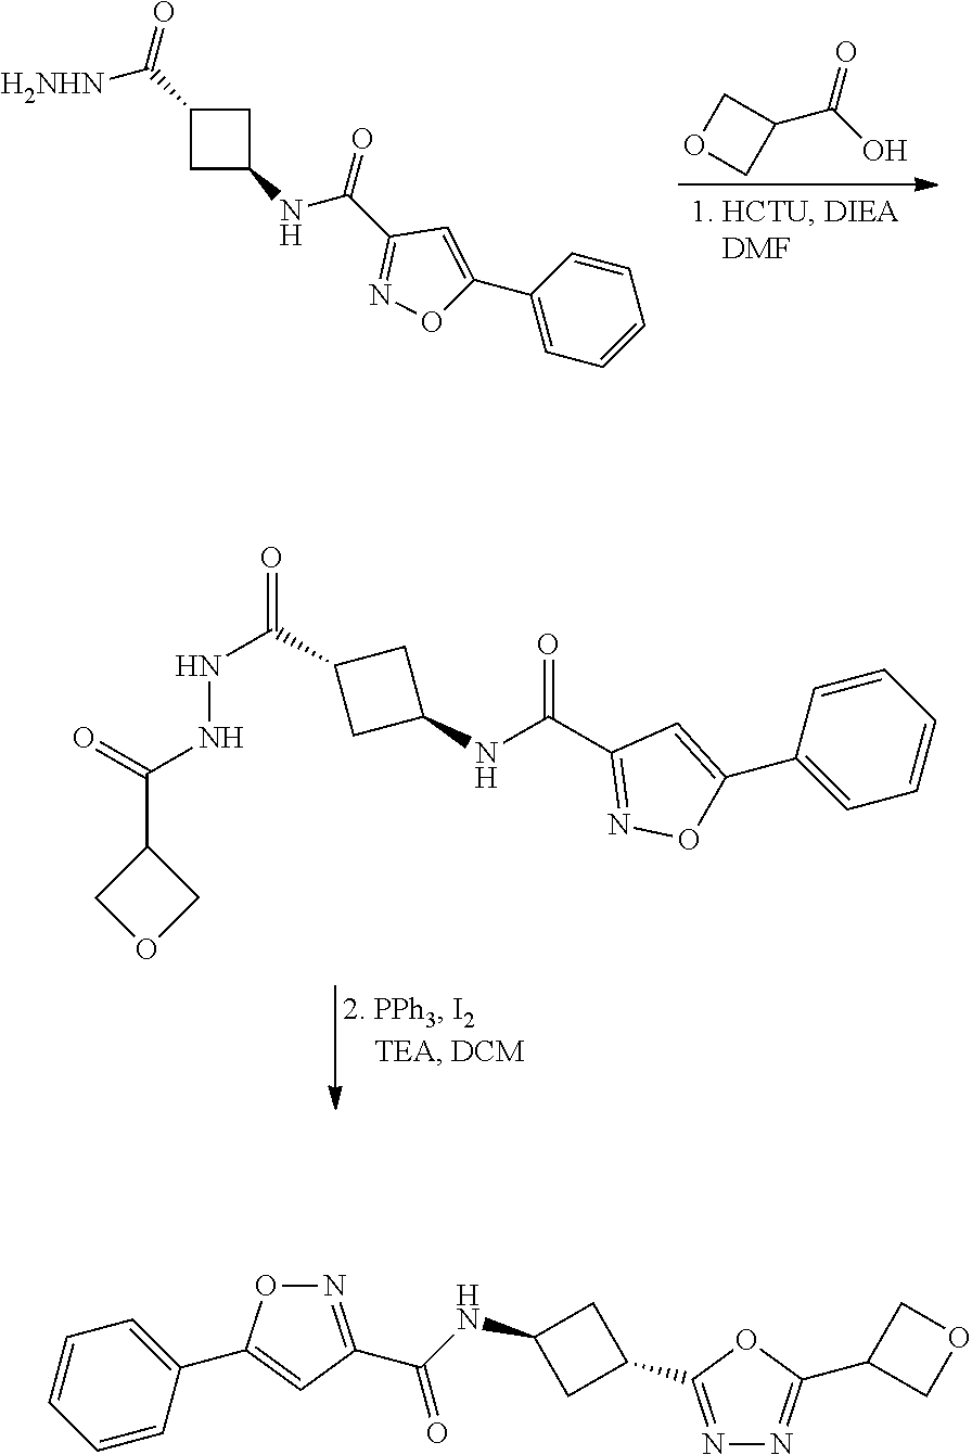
C1(C(O)=O)COC1.C1(C(=O)[H2NHN])CC(NC(C2=NOC(C3=CC=CC=C3)=C2)=O)C1.N(C(C1CC(NC(C2=NOC(C3=CC=CC=C3)=C2)=O)C1)=O)NC(C1COC1)=O.N1=C(C(NC2CC(C3=NN=C(C4COC4)O3)C2)=O)C=C(C2=CC=CC=C2)O1
